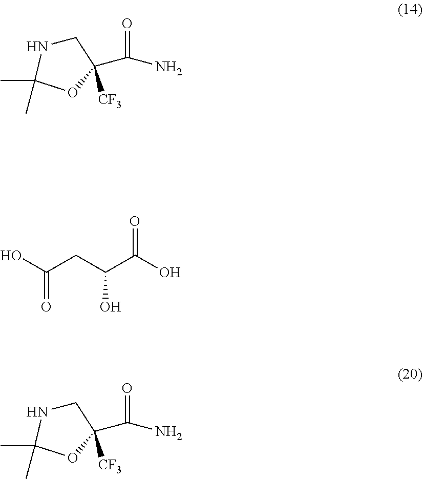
OC(CC(C(O)=O)O)=O.C1NC(C)(C)OC1(C(N)=O)[CF3].C1NC(C)(C)OC1(C(N)=O)[CF3]
